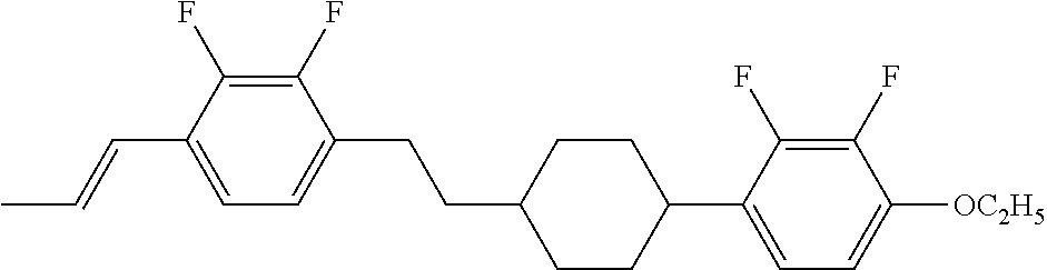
C1(F)=C(F)C(C=CC)=CC=C1CCC1CCC(C2=CC=C([OC2H5])C(F)=C2F)CC1
